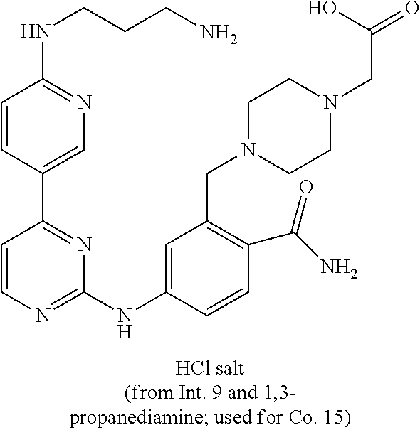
C1=CN=C(NC2=CC(CN3CCN(CC(=O)O)CC3)=C(C(N)=O)C=C2)N=C1C1=CN=C(NCCCN)C=C1
